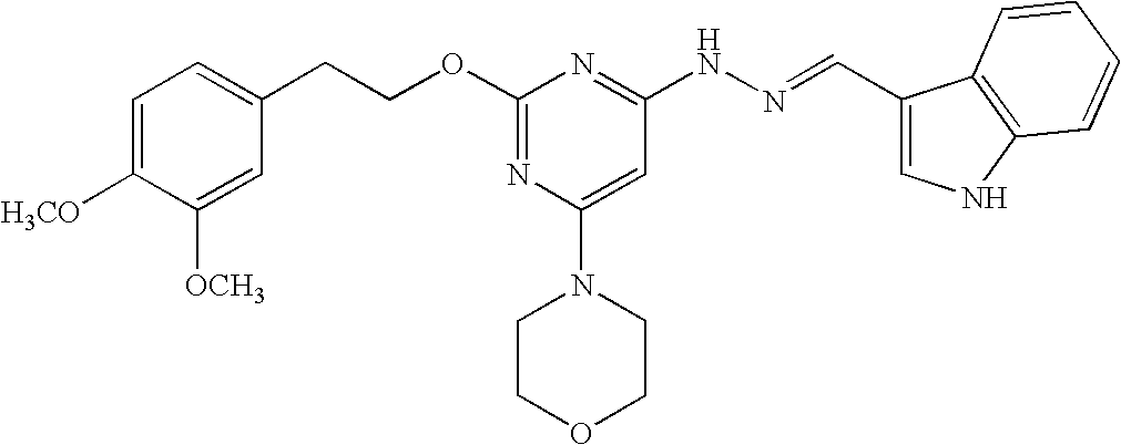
C(COC1=NC(N2CCOCC2)=CC(NN=CC2=CNC3=C2C=CC=C3)=N1)C1=CC=C([H3CO])C([OCH3])=C1
